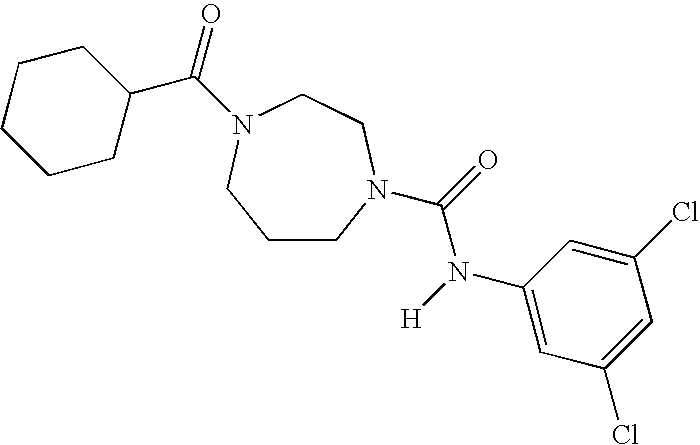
C1CN(C(=O)N([H])C2=CC(Cl)=CC(Cl)=C2)CCN(C(=O)C2CCCCC2)C1
